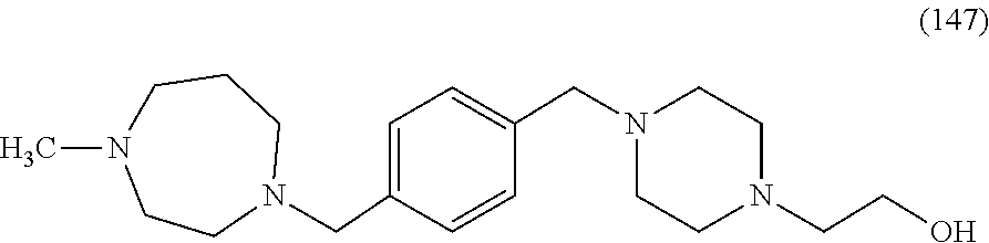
C1=C(CN2CCCN(C)CC2)C=CC(CN2CCN(CCO)CC2)=C1
